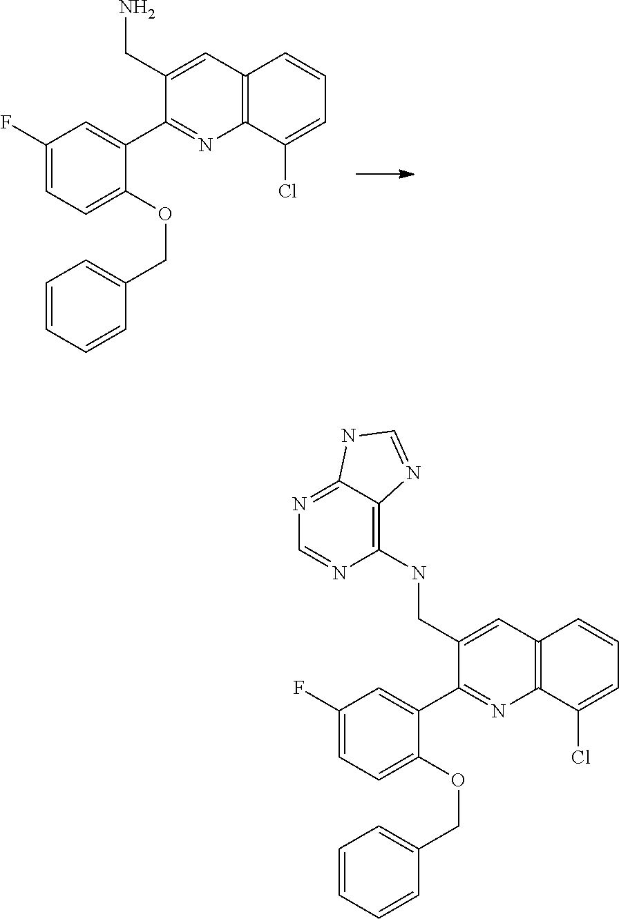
C1(F)=CC=C(OCC2=CC=CC=C2)C(C2=NC3=C(C=C2CN)C=CC=C3Cl)=C1.C1(F)=CC=C(OCC2=CC=CC=C2)C(C2=NC3=C(C=C2CNC2=C4C(=NC=N2)NC=N4)C=CC=C3Cl)=C1
